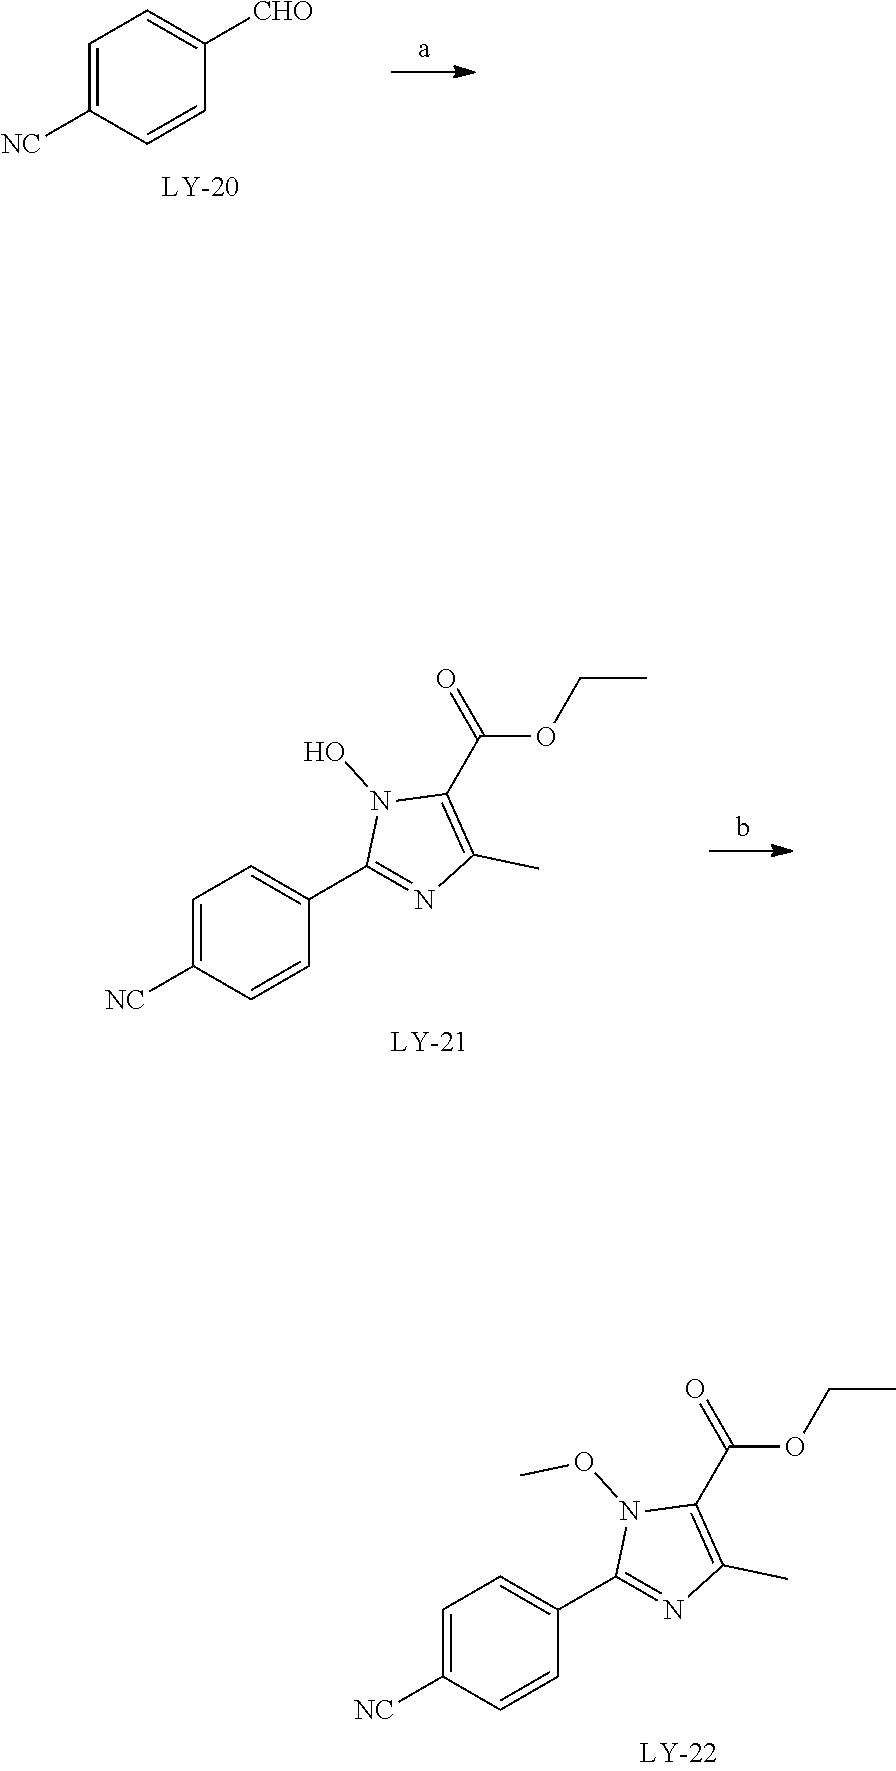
C1=C([NC])C=CC([CHO])=C1.C1(C2=CC=C([NC])C=C2)=NC(C)=C(C(=O)OCC)N1O.C1(C2=CC=C([NC])C=C2)=NC(C)=C(C(=O)OCC)N1OC
